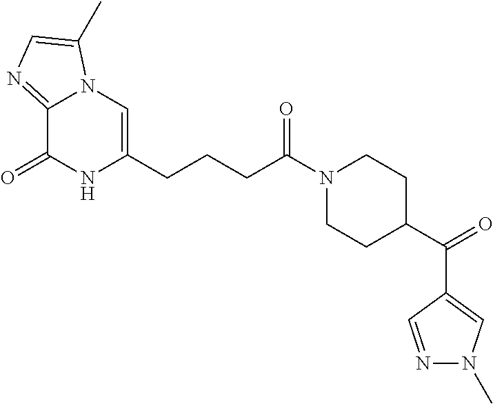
C12=NC=C(C)N1C=C(CCCC(N1CCC(C(C3=CN(C)N=C3)=O)CC1)=O)NC2=O
